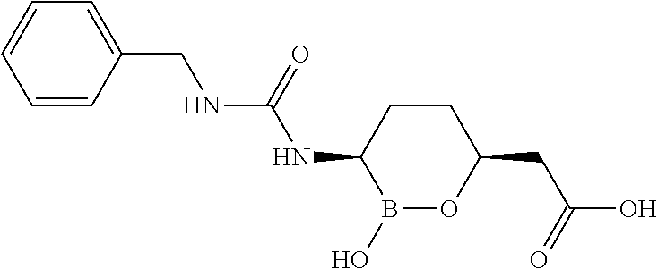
B1(O)OC(CC(O)=O)CCC1NC(NCC1=CC=CC=C1)=O
